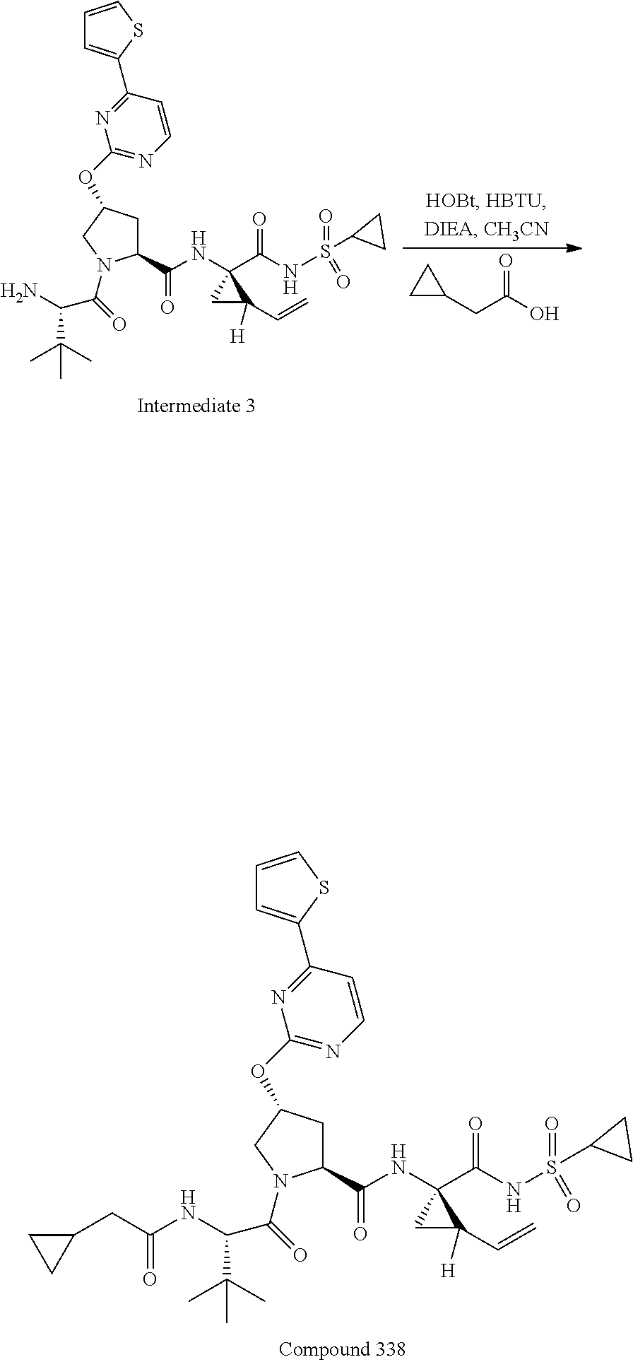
C1(C(NS(=O)(=O)C2CC2)=O)(NC(=O)C2CC(OC3=NC=CC(C4=CC=CS4)=N3)CN2C(=O)C(NC(CC2CC2)=O)C(C)(C)C)CC1([H])C=C.C1(C(NS(=O)(=O)C2CC2)=O)(NC(=O)C2CC(OC3=NC=CC(C4=CC=CS4)=N3)CN2C(=O)C(N)C(C)(C)C)CC1([H])C=C.C1C(CC(O)=O)C1
